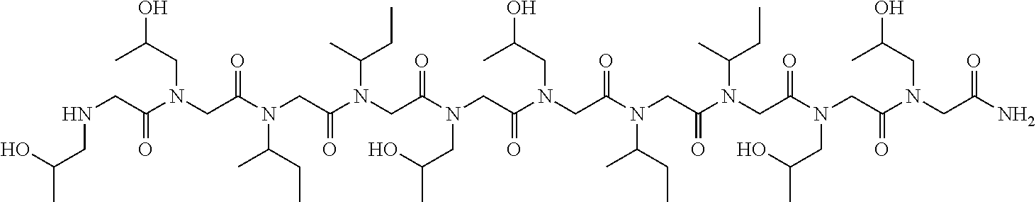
N(CC(N(CC(N(CC(N(CC(N(CC(N(CC(N(CC(N(CC(N(CC(N(CC(N)=O)CC(C)O)=O)CC(C)O)=O)C(C)CC)=O)C(C)CC)=O)CC(O)C)=O)CC(C)O)=O)C(C)CC)=O)C(C)CC)=O)CC(C)O)=O)CC(C)O
